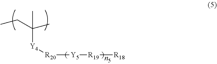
[Y4](C(C)(C)CC)[R20][Y5][R19][R18]
